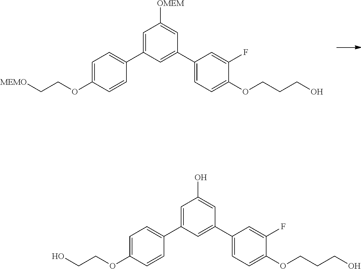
C1(C2=CC(C3=CC=C(OCC[MEMO])C=C3)=CC([OMEM])=C2)=CC=C(OCCCO)C(F)=C1.C1(C2=CC(C3=CC=C(OCCO)C=C3)=CC(O)=C2)=CC=C(OCCCO)C(F)=C1
